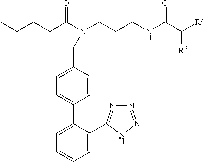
C(CCC(N(CCCNC(C([R5])[R6])=O)CC1=CC=C(C2=CC=CC=C2C2=NN=NN2)C=C1)=O)C
